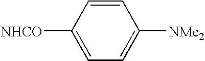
C1=CC([NHCO])=CC=C1[NMe2]
